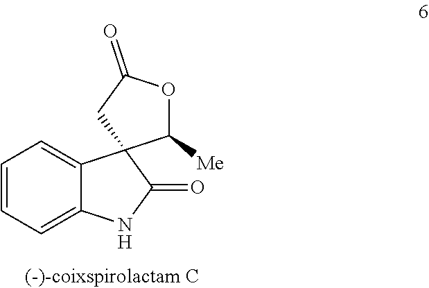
C1=CC=C2C(=C1)C1(C(=O)N2)C([Me])OC(=O)C1
